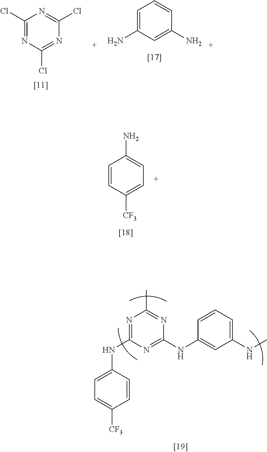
C1=C(N)C=C(N)C=C1.C1(Cl)=NC(Cl)=NC(Cl)=N1.C1=CC([CF3])=CC=C1N.C1(NC2=CC=C([CF3])C=C2)=NC(C)=NC(NC2=CC(NC)=CC=C2)=N1
